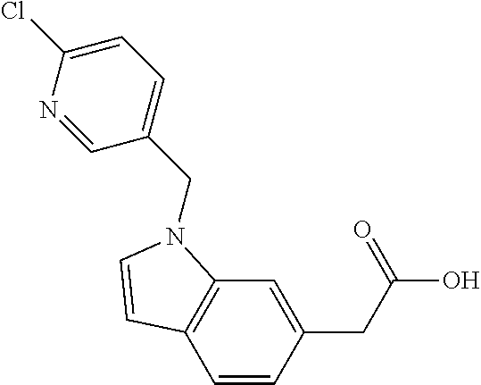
C1=CC(CC(O)=O)=CC2=C1C=CN2CC1=CC=C(Cl)N=C1
